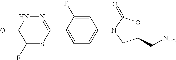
N1=C(C2=CC=C(N3CC(CN)OC3=O)C=C2F)SC(F)C(=O)N1
